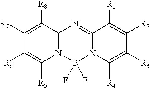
C1([R7])=C([R8])C2=N(C([R5])=C1[R6])B(F)(F)N1C(=N2)C([R1])=C([R2])C([R3])=C1[R4]
